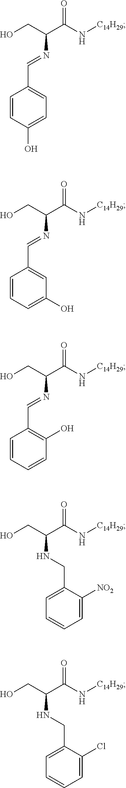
C1=C(C=NC(CO)C(N[C14H29])=O)C=CC(O)=C1.C1=C(C=NC(CO)C(N[C14H29])=O)C=CC=C1O.C1(O)=C(C=NC(CO)C(N[C14H29])=O)C=CC=C1.C1=C(CNC(CO)C(N[C14H29])=O)C([NO2])=CC=C1.C1=C(CNC(CO)C(N[C14H29])=O)C(Cl)=CC=C1
